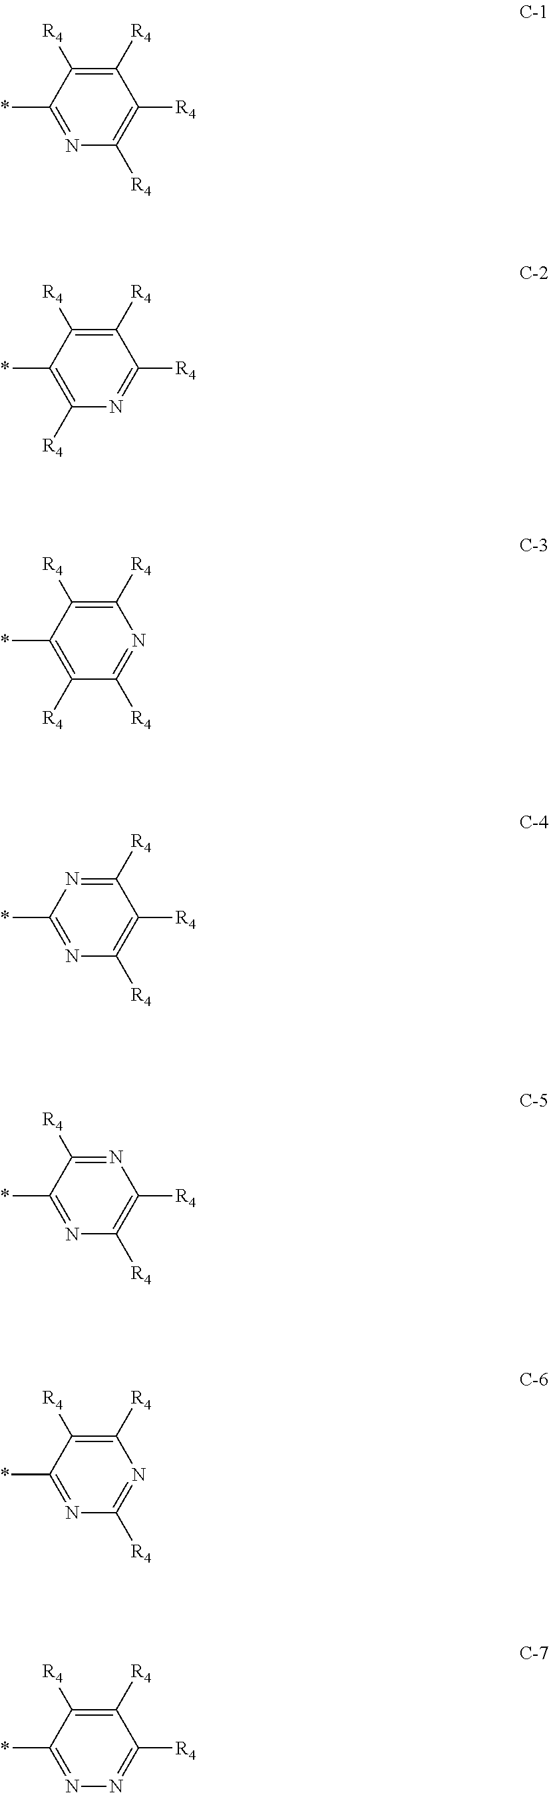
C1(*)=NC([R4])=C([R4])C([R4])=C1[R4].C1(*)=C([R4])N=C([R4])C([R4])=C1[R4].C1(*)=C([R4])C([R4])=NC([R4])=C1[R4].C1(*)=NC([R4])=C([R4])C([R4])=N1.C1(*)=NC([R4])=C([R4])N=C1[R4].C1(*)=NC([R4])=NC([R4])=C1[R4].C1(*)=NN=C([R4])C([R4])=C1[R4]
